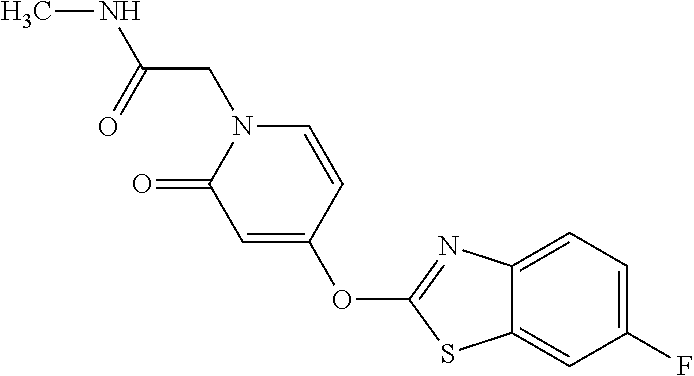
C1=CC(OC2=NC3=CC=C(F)C=C3S2)=CC(=O)N1CC(NC)=O
